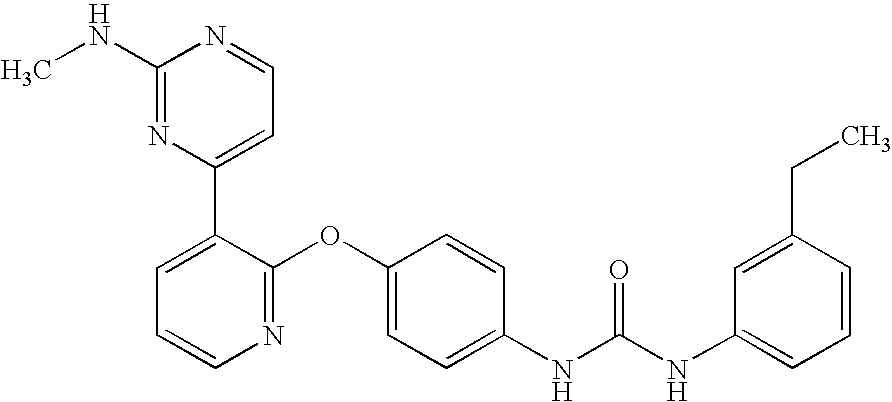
C1(NC)=NC(C2=CC=CN=C2OC2=CC=C(NC(=O)NC3=CC=CC(CC)=C3)C=C2)=CC=N1
